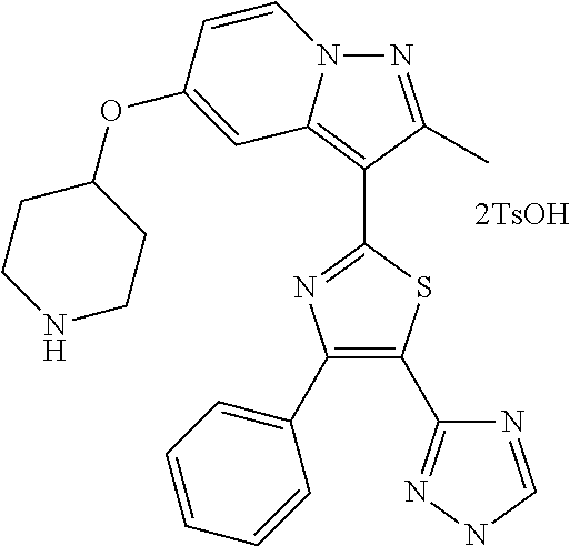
N1=C(C)C(C2=NC(C3=CC=CC=C3)=C(C3=NNC=N3)S2)=C2C=C(OC3CCNCC3)C=CN12
